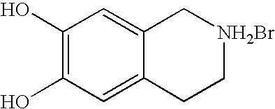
C1(O)=C(O)C=C2C(=C1)C[NH2Br]CC2
